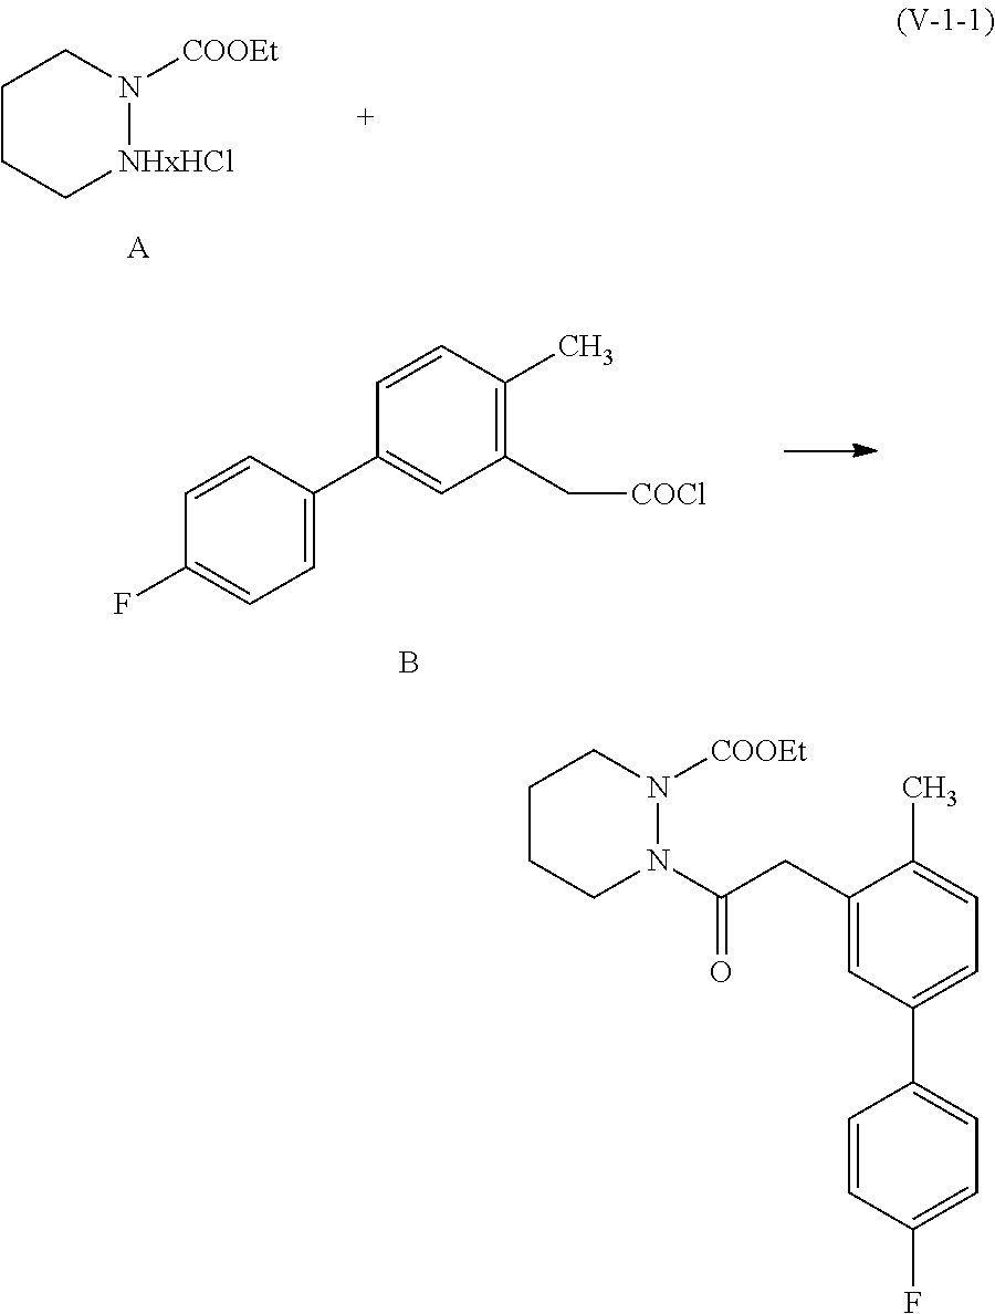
C1CCN(C(CC2=CC(C3=CC=C(F)C=C3)=CC=C2C)=O)N([COOEt])C1.C1CC[NHxHCl]N([COOEt])C1.[A].C1=C(C2=CC(C[COCl])=C(C)C=C2)C=CC(F)=C1.B
